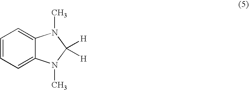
C1=CC=C2C(=C1)N(C)C([H])([H])N2C
